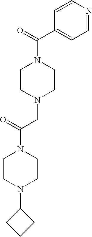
C1(C(=O)N2CCN(CC(N3CCN(C4CCC4)CC3)=O)CC2)=CC=NC=C1
